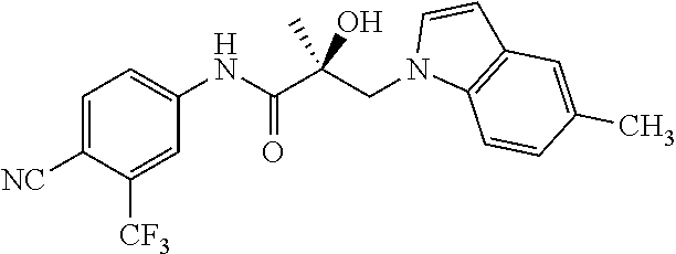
C1=C([NC])C([CF3])=CC(NC(C(CN2C3=C(C=C2)C=C(C)C=C3)(O)C)=O)=C1
